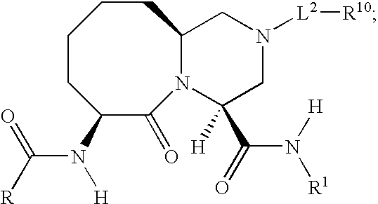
C1CC(N(C([R])=O)[H])C(=O)N2C(CC1)CN([L2][R10])CC2([H])C(N([H])[R1])=O
